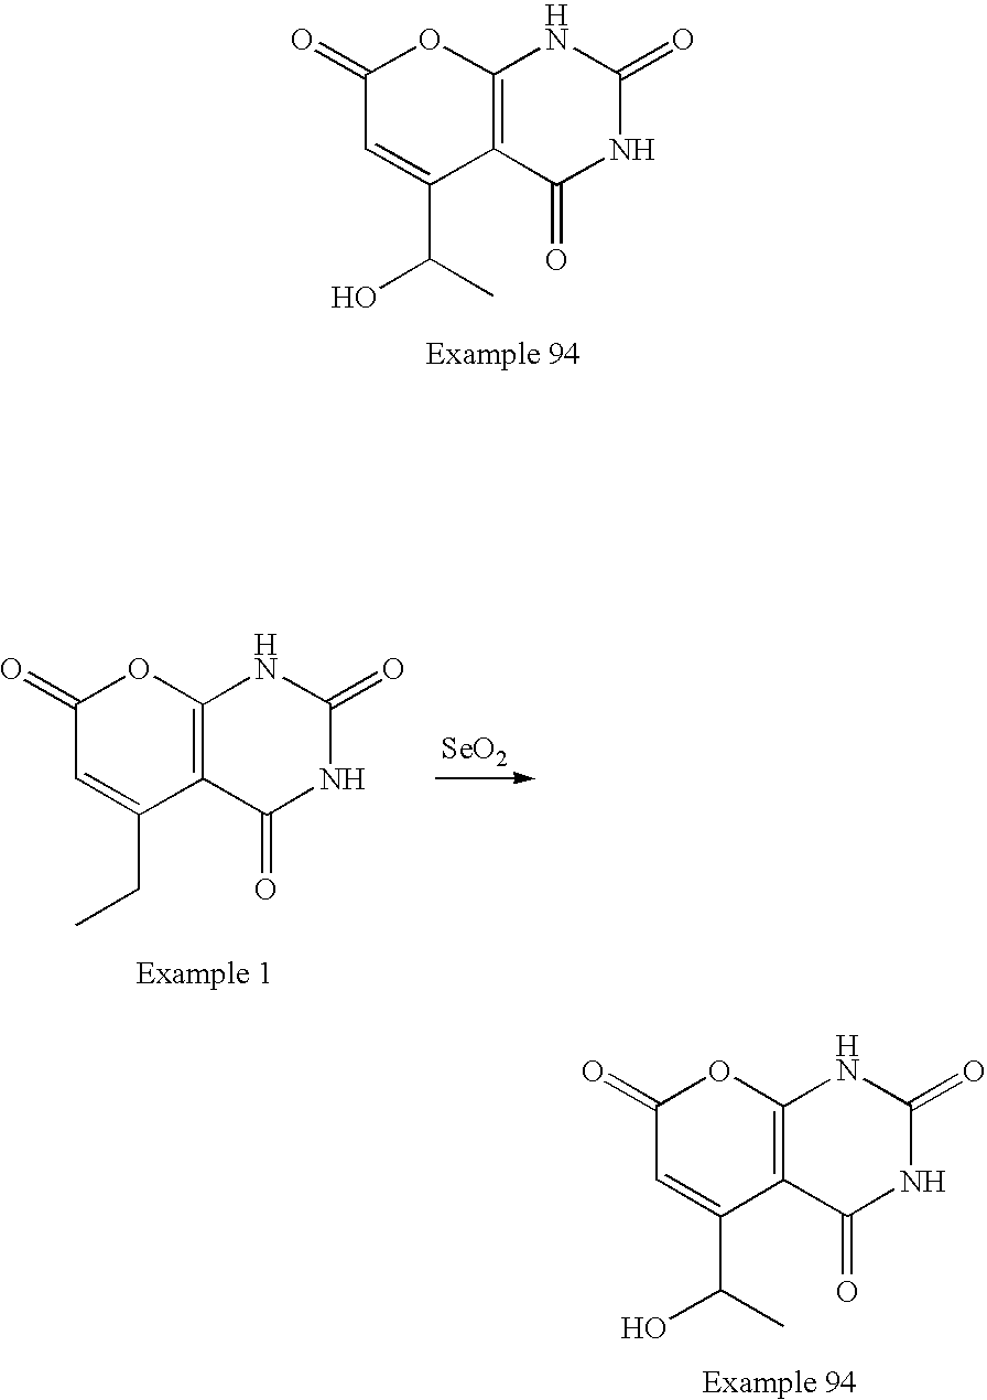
C1(=O)C=C(C(O)C)C2=C(O1)NC(=O)NC2=O.C1(=O)C=C(C(O)C)C2=C(O1)NC(=O)NC2=O.[SeO2].C1(=O)C=C(CC)C2=C(O1)NC(=O)NC2=O
